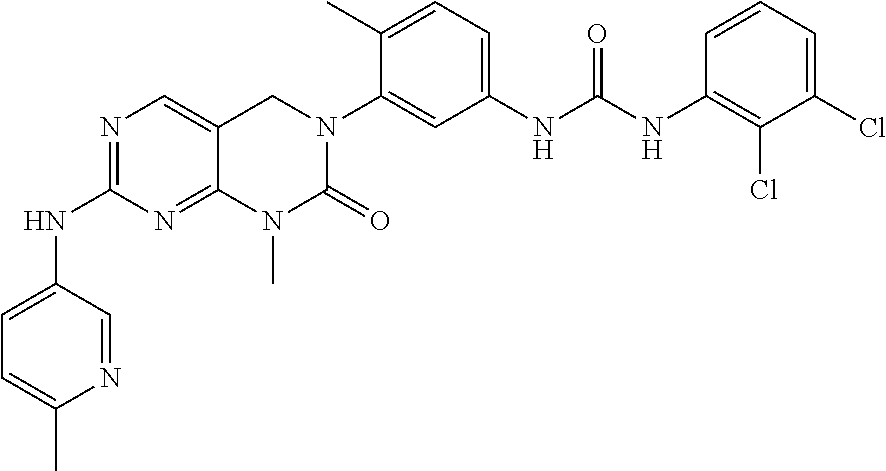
N1=C(NC2=CC=C(C)N=C2)N=C2C(=C1)CN(C1=CC(NC(NC3=C(Cl)C(Cl)=CC=C3)=O)=CC=C1C)C(=O)N2C
